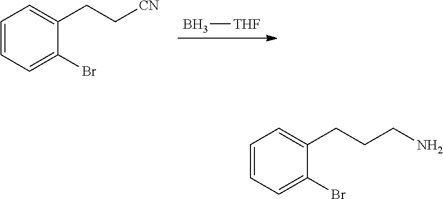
C1=CC=C(Br)C(CCCN)=C1.C1=CC=C(Br)C(CC[CN])=C1.B[THF]
